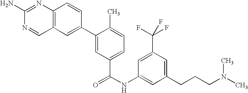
C1(C2=CC3=C(C=C2)N=C(N)N=C3)=CC(C(NC2=CC(CCCN(C)C)=CC(C(F)(F)F)=C2)=O)=CC=C1C
